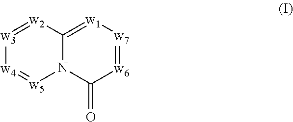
[w3]1=[w2]C2=[w1][w7]=[w6]C(=O)N2[w5]=[w4]1
